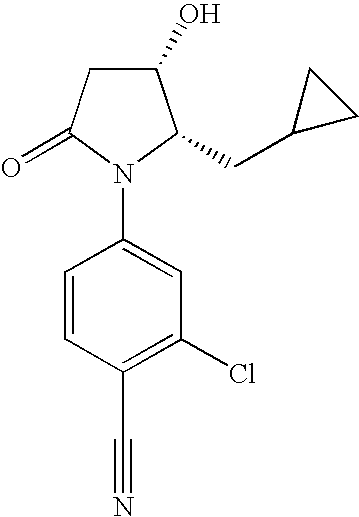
C1(O)CC(=O)N(C2=CC(Cl)=C(C#N)C=C2)C1CC1CC1
